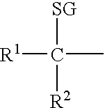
[R1]C([SG])([R2])C
